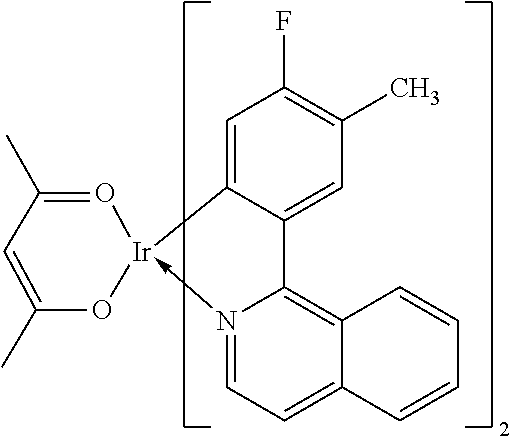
N12->[Ir]3(C4=CC(F)=C(C)C=C4C1=C1C(=CC=2)C=CC=C1)O=C(C)C=C(C)O3
